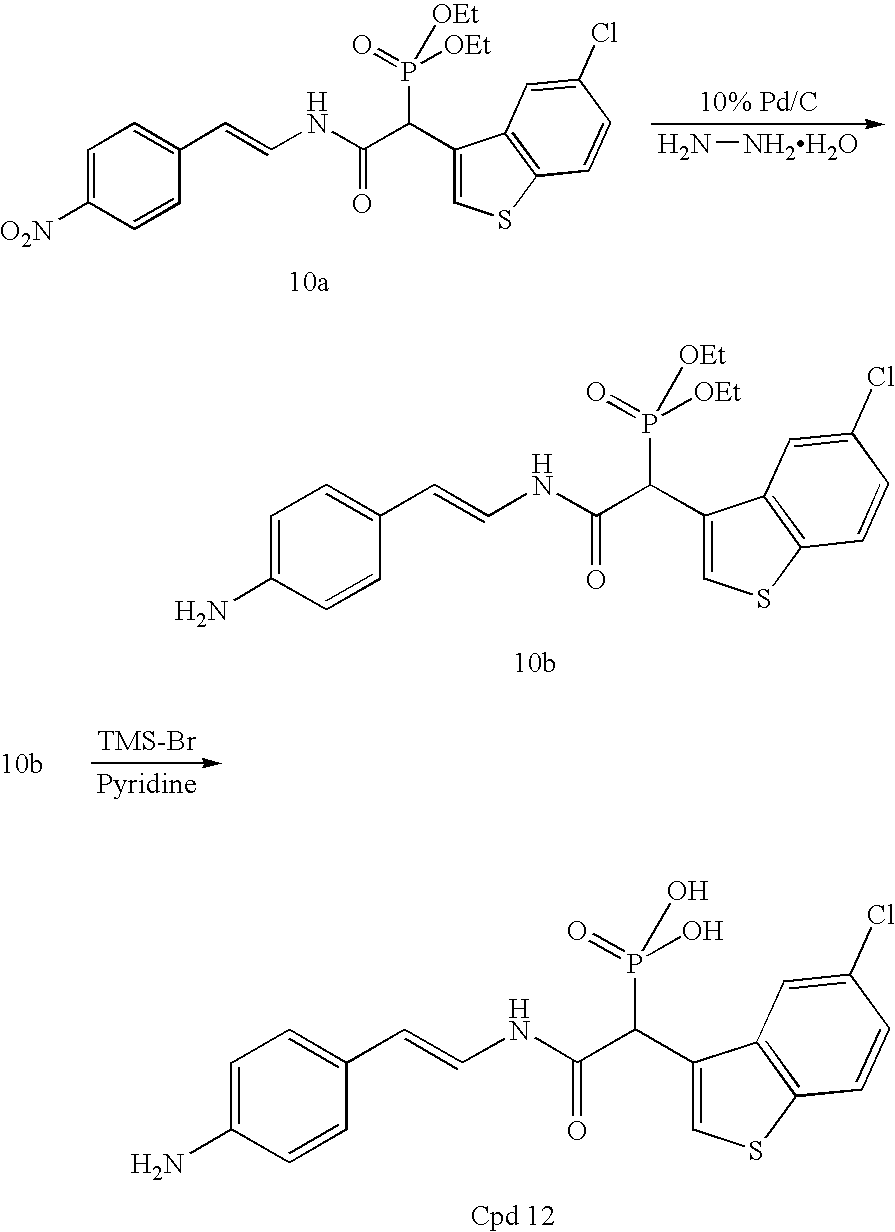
C1=C([O2N])C=CC(C=CNC(=O)C(P([OEt])(=O)[OEt])C2=CSC3=C2C=C(Cl)C=C3)=C1.N[NH2H2O].C1=C(N)C=CC(C=CNC(=O)C(P([OEt])(=O)[OEt])C2=CSC3=C2C=C(Cl)C=C3)=C1.C1=C(N)C=CC(C=CNC(=O)C(P(O)(=O)O)C2=CSC3=C2C=C(Cl)C=C3)=C1
